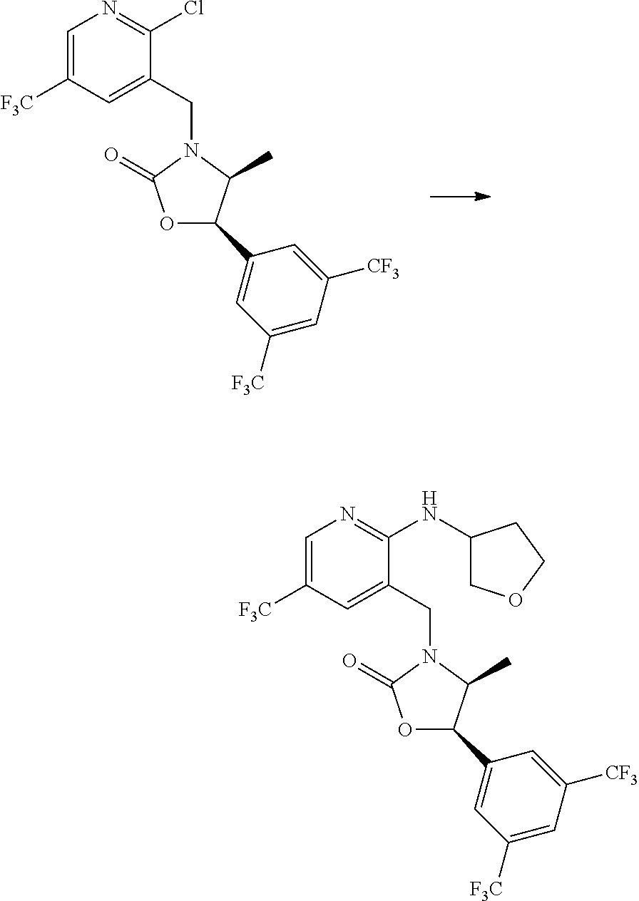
C1=C([F3C])C=C(CN2C(=O)OC(C3=CC([F3C])=CC([CF3])=C3)C2C)C(Cl)=N1.C1=C([F3C])C=C(CN2C(=O)OC(C3=CC([F3C])=CC([CF3])=C3)C2C)C(NC2COCC2)=N1
